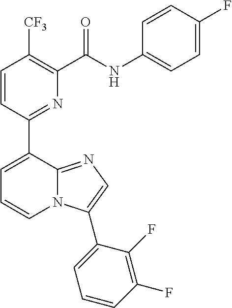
C1=CC(C2=CC=CN3C2=NC=C3C2=CC=CC(F)=C2F)=NC(C(NC2=CC=C(F)C=C2)=O)=C1[CF3]
